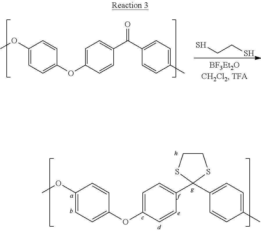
SCCS.C1(OC)=CC=C(OC2=CC=C(C(C3=CC=C(C)C=C3)=O)C=C2)C=C1.C1(OC)=CC=C(OC2=CC=C(C3(C4=CC=C(C)C=C4)SCCS3)C=C2)C=C1
